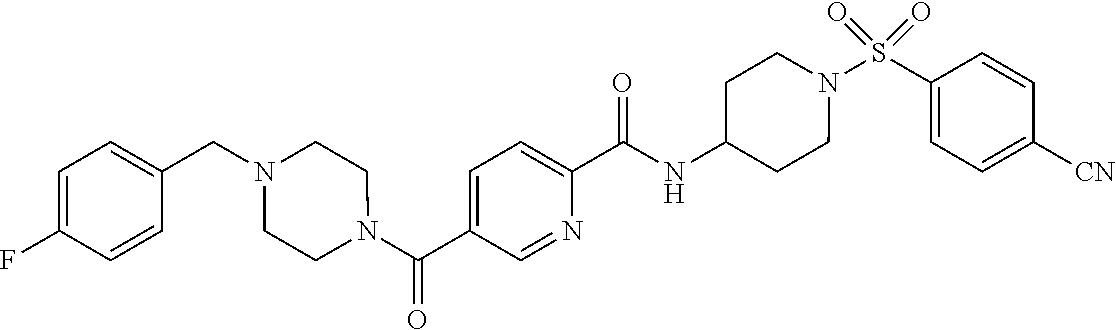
C1([CN])=CC=C(S(N2CCC(NC(C3=CC=C(C(N4CCN(CC5=CC=C(F)C=C5)CC4)=O)C=N3)=O)CC2)(=O)=O)C=C1
